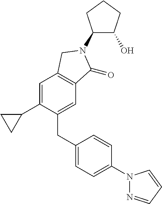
C1(CC2=CC=C(N3N=CC=C3)C=C2)=CC2=C(C=C1C1CC1)CN(C1C(O)CCC1)C2=O
